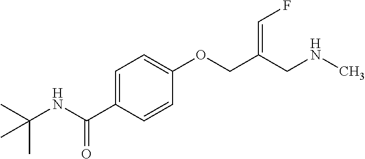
C1=C(C(NC(C)(C)C)=O)C=CC(OCC(CNC)=CF)=C1
